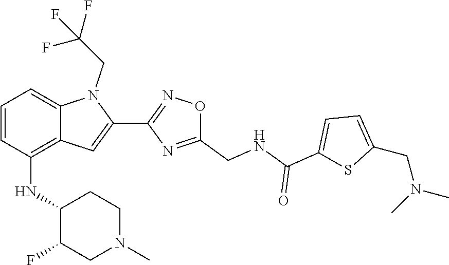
C1=C(CN(C)C)SC(C(=O)NCC2=NC(C3=CC4=C(NC5C(F)CN(C)CC5)C=CC=C4N3CC(F)(F)F)=NO2)=C1
